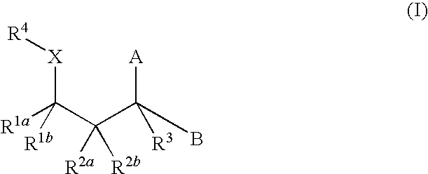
[R1a]C(C(C([R3])(B)[A])([R2a])[R2b])([R1b])[X][R4]
